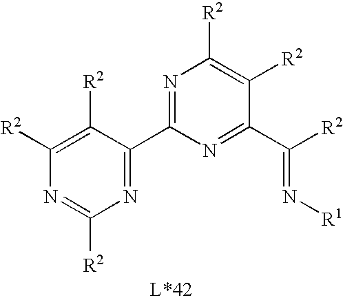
N1=C(C2=NC([R2])=NC([R2])=C2[R2])N=C(C([R2])=N[R1])C([R2])=C1[R2]
